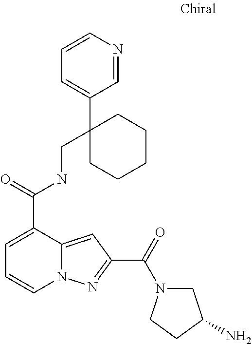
C1=C(C(=O)NCC2(C3=CC=CN=C3)CCCCC2)C2=CC(C(=O)N3CC(N)CC3)=NN2C=C1
